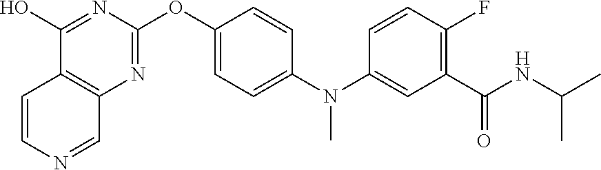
C12=C(N=C(OC3=CC=C(N(C4=CC(C(NC(C)C)=O)=C(F)C=C4)C)C=C3)N=C1O)C=NC=C2
